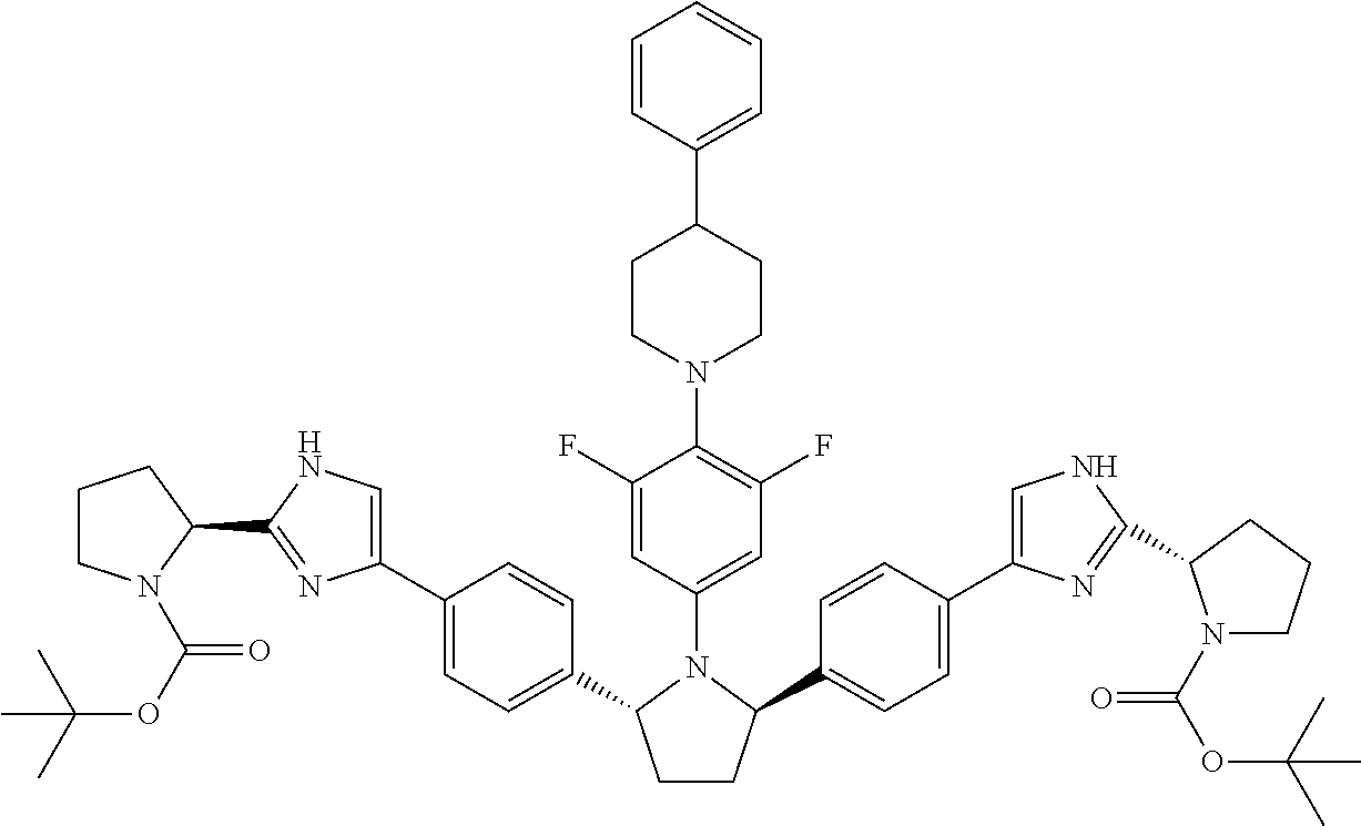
C1=CC(C2CCN(C3=C(F)C=C(N4C(C5=CC=C(C6=CNC(C7CCCN7C(=O)OC(C)(C)C)=N6)C=C5)CCC4C4=CC=C(C5=CNC(C6N(C(=O)OC(C)(C)C)CCC6)=N5)C=C4)C=C3F)CC2)=CC=C1
